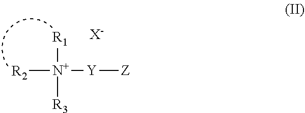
[R2][N+]([R1])([R3])[Y][Z].[X-]
